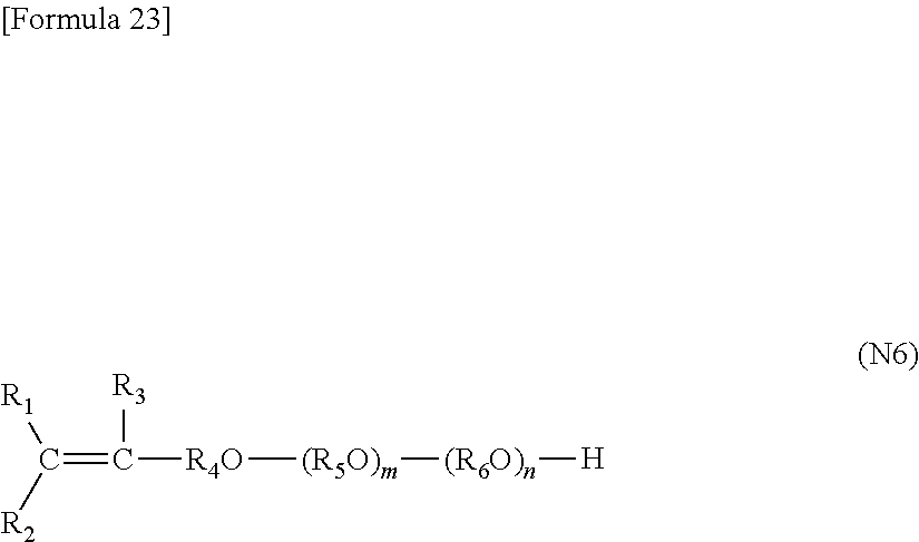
C(=C([R4O][(R5O)m][(R6O)n][H])[R3])([R2])[R1]
